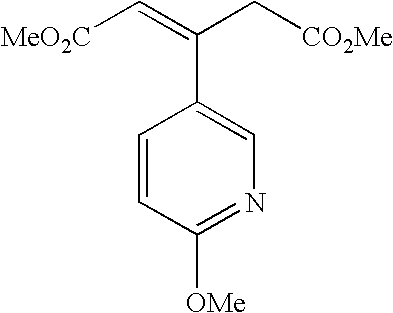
C1=CC([OMe])=NC=C1C(C[CO2Me])=C[MeO2C]
